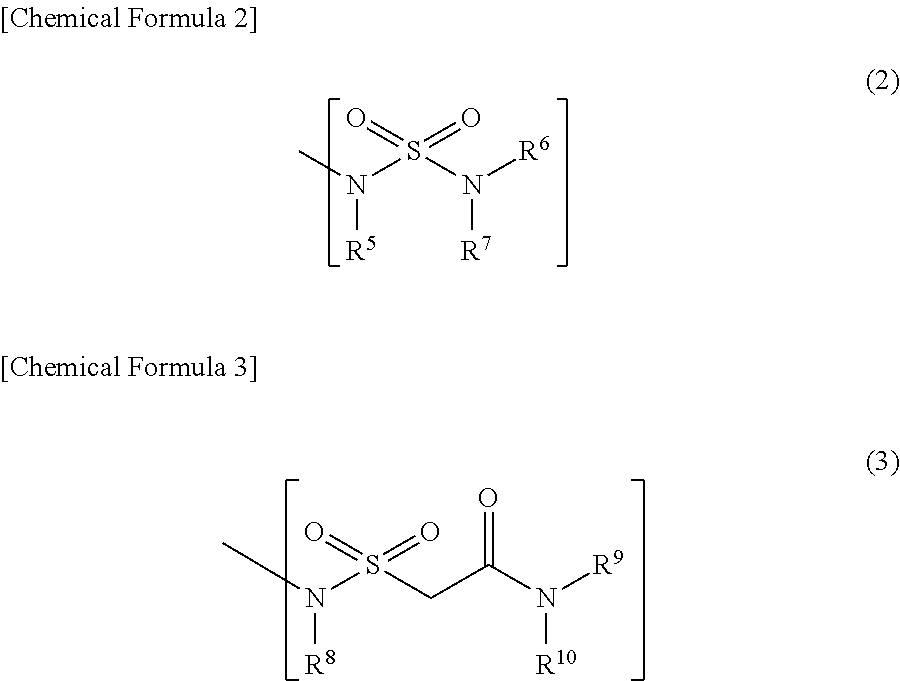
N(S(N([R7])[R6])(=O)=O)([R5])C.CN(S(=O)(=O)CC(N([R9])[R10])=O)[R8]
